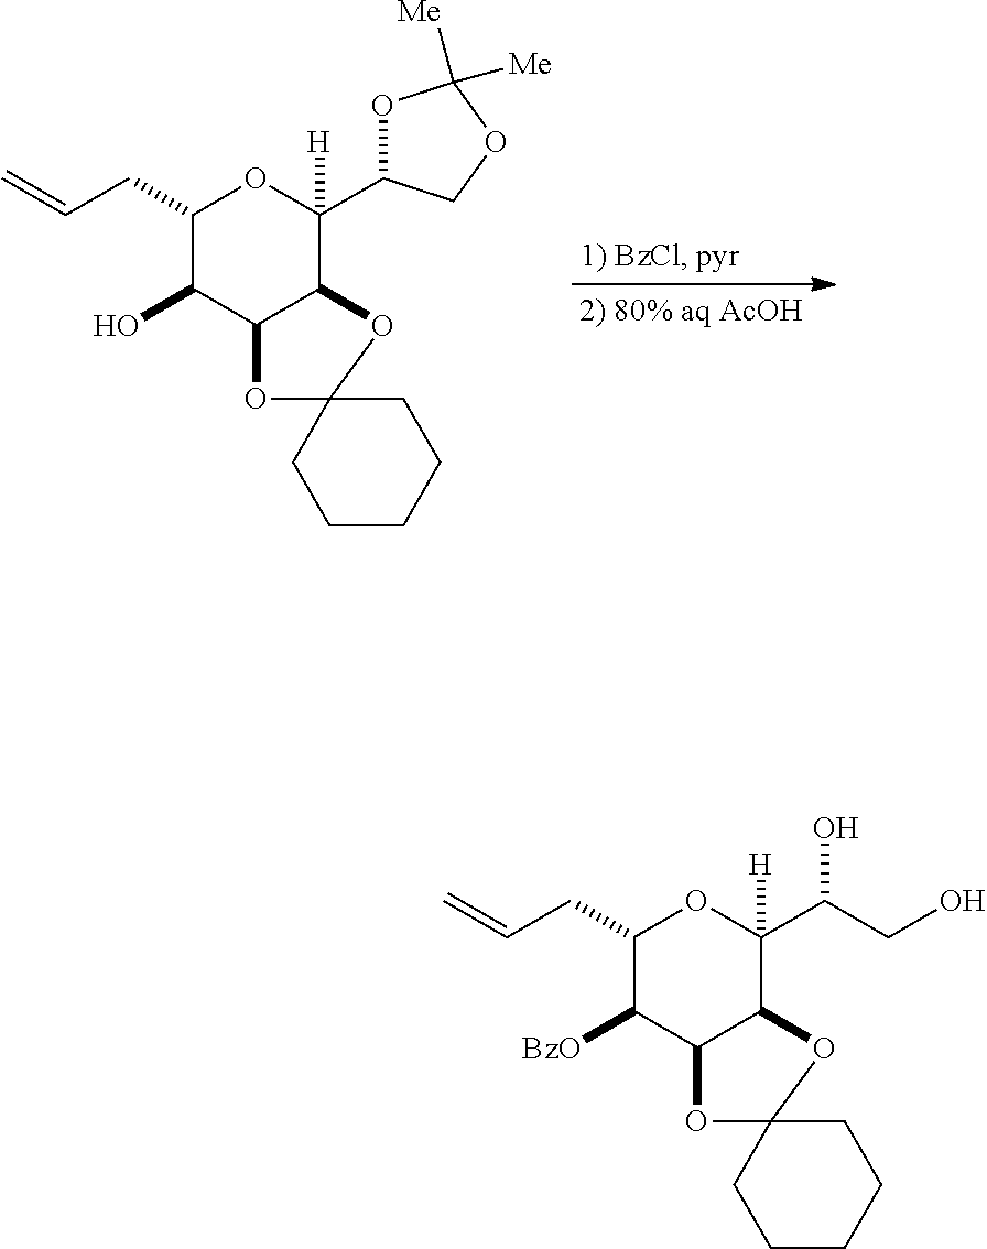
C1(CC=C)C(O)C2C(C([H])(C3OC([Me])([Me])OC3)O1)OC1(O2)CCCCC1.C1(CC=C)C([BzO])C2C(C([H])(C(CO)O)O1)OC1(O2)CCCCC1
